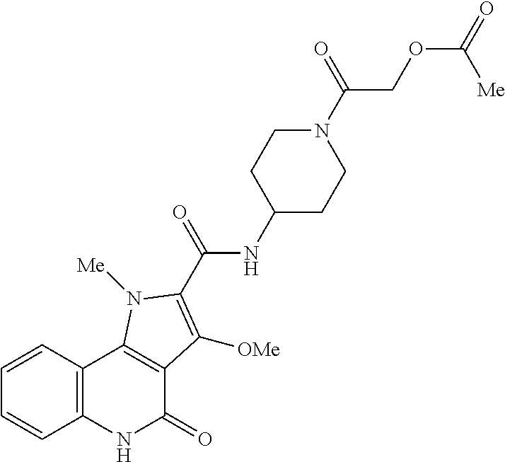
C12=C(NC(=O)C3=C1N([Me])C(C(=O)NC1CCN(C(COC([Me])=O)=O)CC1)=C3[OMe])C=CC=C2
